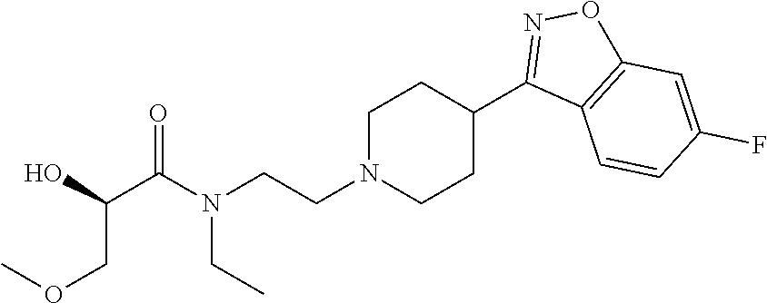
C1CN(CCN(CC)C(C(O)COC)=O)CCC1C1=NOC2=C1C=CC(F)=C2
